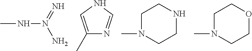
CNN(=N)N.C1(C)=CNC=N1.C1N(C)CCNC1.C1N(C)CCOC1
